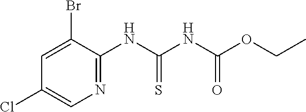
N1=C(NC(NC(OCC)=O)=S)C(Br)=CC(Cl)=C1
